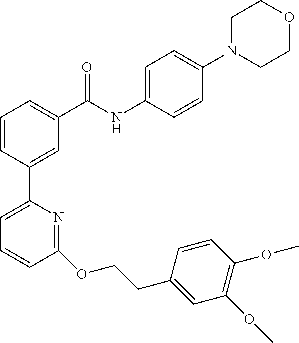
C1=CC(C2=CC=CC(OCCC3=CC(OC)=C(OC)C=C3)=N2)=CC(C(NC2=CC=C(N3CCOCC3)C=C2)=O)=C1
